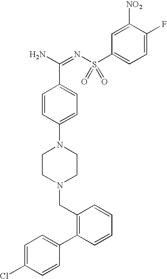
C1=CC(N2CCN(CC3=C(C4=CC=C(Cl)C=C4)C=CC=C3)CC2)=CC=C1C(N)=NS(C1=CC=C(F)C([NO2])=C1)(=O)=O
